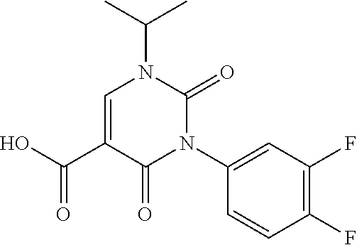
C1=C(C(O)=O)C(=O)N(C2=CC(F)=C(F)C=C2)C(=O)N1C(C)C
